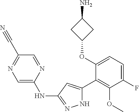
C1(OC2=CC=C(F)C(OC)=C2C2=CC(NC3=CN=C(C#N)C=N3)=NN2)CC(N)C1
